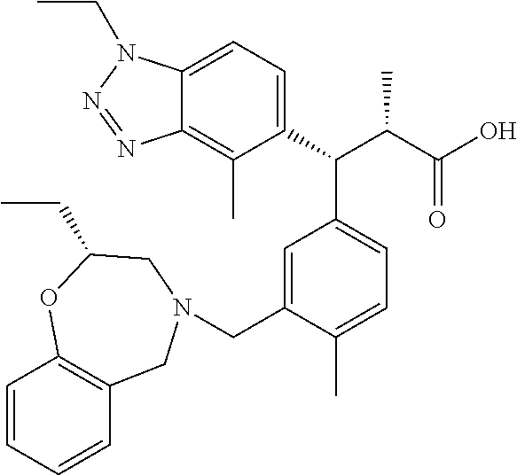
C1(C(C(C(=O)O)C)C2=CC=C(C)C(CN3CC4=C(C=CC=C4)OC(CC)C3)=C2)=CC=C2C(=C1C)N=NN2CC
